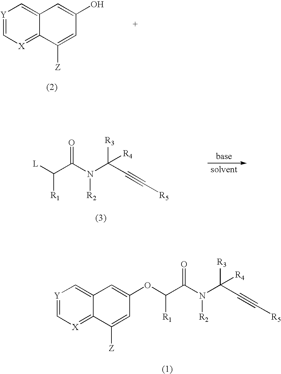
[Y]1=C[X]=C2C(=C1)C=C(O)C=C2[Z].C(C(N(C(C#C[R5])([R3])[R4])[R2])=O)([R1])[L].[Y]1=C[X]=C2C(=C1)C=C(OC(C(N(C(C#C[R5])([R3])[R4])[R2])=O)[R1])C=C2[Z]
